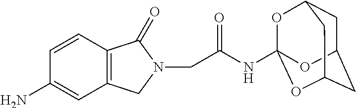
C12=C(CN(CC(NC34OC5CC(CC(O3)C5)O4)=O)C1=O)C=C(N)C=C2
